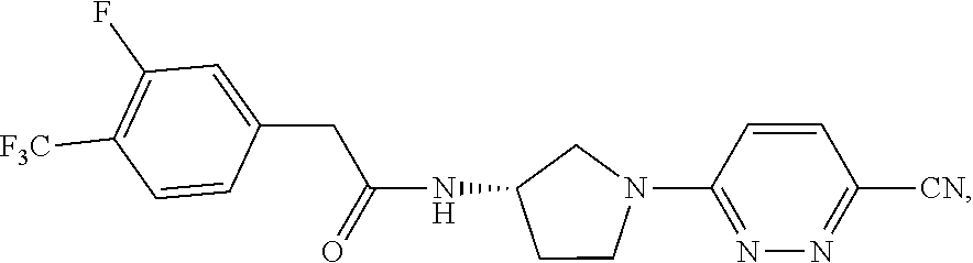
C1=CC([F3C])=C(F)C=C1CC(=O)NC1CN(C2=NN=C([CN])C=C2)CC1
